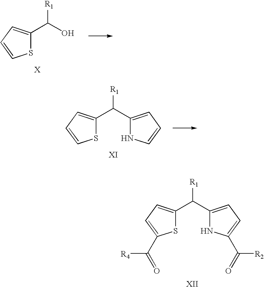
S1C(C(C2=CC=C(C(=O)[R2])N2)[R1])=CC=C1C(=O)[R4].S1C(C(O)[R1])=CC=C1.S1C(C(C2=CC=CN2)[R1])=CC=C1
